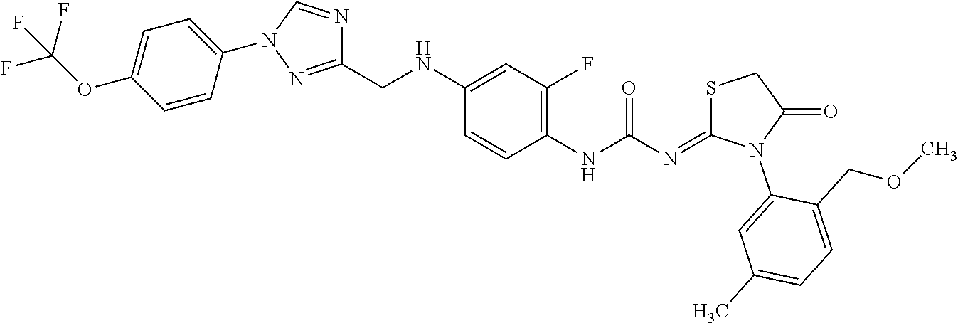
C1(NC(=O)N=C2SCC(=O)N2C2=CC(C)=CC=C2COC)=C(F)C=C(NCC2=NN(C3=CC=C(OC(F)(F)F)C=C3)C=N2)C=C1
